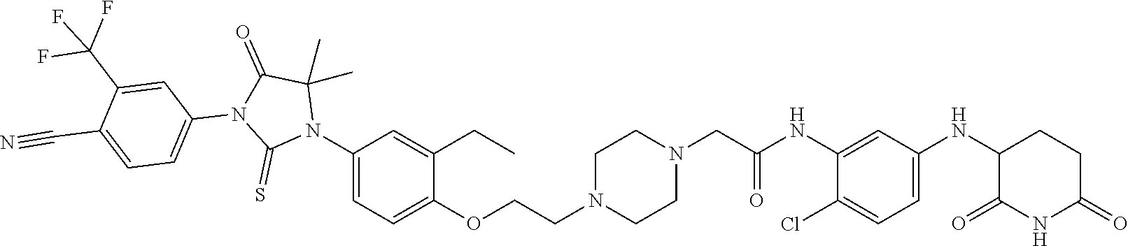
C1(Cl)=CC=C(NC2C(=O)NC(=O)CC2)C=C1NC(CN1CCN(CCOC2=CC=C(N3C(C)(C)C(=O)N(C4=CC=C(C#N)C(C(F)(F)F)=C4)C3=S)C=C2CC)CC1)=O
